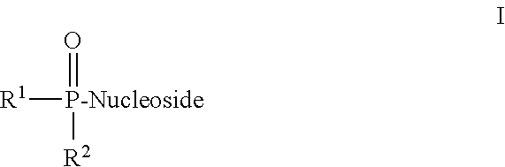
[R1][P-Nucleoside](=O)[R2]
